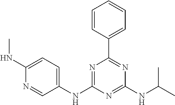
C1(NC2=CC=C(NC)N=C2)=NC(C2=CC=CC=C2)=NC(NC(C)C)=N1
